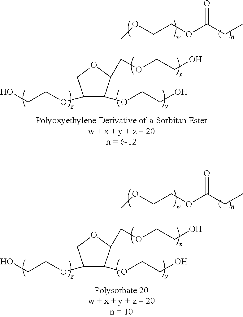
C1(OCCO)C(OCCO)C(C(OCCO)COCCOC(=O)CC)OC1.C1(OCCO)C(OCCO)C(C(OCCO)COCCOC(=O)CC)OC1
